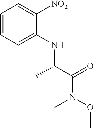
C(C(N(OC)C)=O)(NC1=CC=CC=C1[NO2])C
